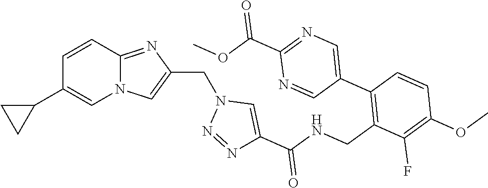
N12C(=NC(CN3N=NC(C(NCC4=C(C5=CN=C(C(OC)=O)N=C5)C=CC(OC)=C4F)=O)=C3)=C1)C=CC(C1CC1)=C2
